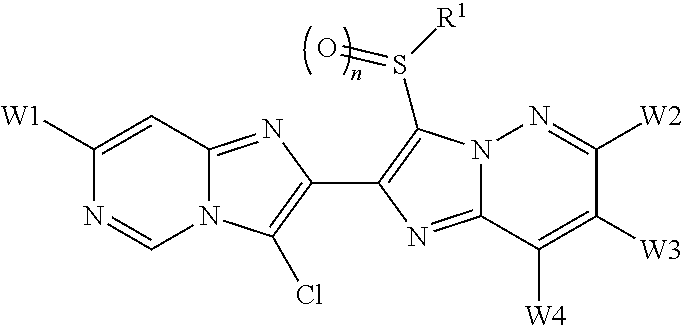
C1([W1])=CC2=NC(C3=C(S([R1])=O)N4C(=N3)C([W4])=C([W3])C([W2])=N4)=C(Cl)N2C=N1
